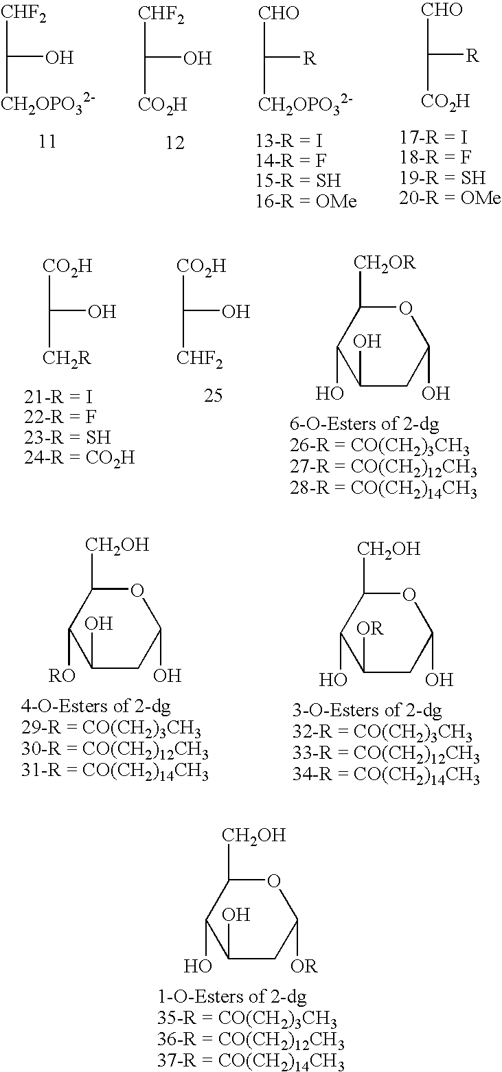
[CHF2]C(O)[CH2OPO32-].[CHF2]C(O)[CO2H].[CHO]C([R])[CH2OPO32-].[CHO]C([R])[CO2H].[CO2H]C(O)[CH2R].[CO2H]C(O)[CHF2].C1C(O)OC([CH2OR])C(O)C1O.C1C(O)OC([CH2OH])C([RO])C1O.C1C(O)OC([CH2OH])C(O)C1[OR].C1C([OR])OC([CH2OH])C(O)C1O
